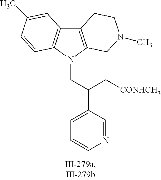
C12=C(N(CC(C3=CC=CN=C3)C[CONHCH3])C3=C1C=C(C)C=C3)CN(C)CC2
